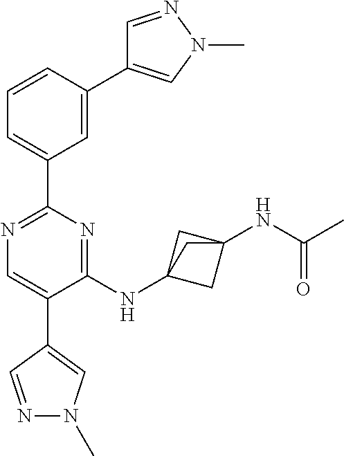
C1=NN(C)C=C1C1=CC(C2=NC=C(C3=CN(C)N=C3)C(NC34CC(NC(C)=O)(C3)C4)=N2)=CC=C1
